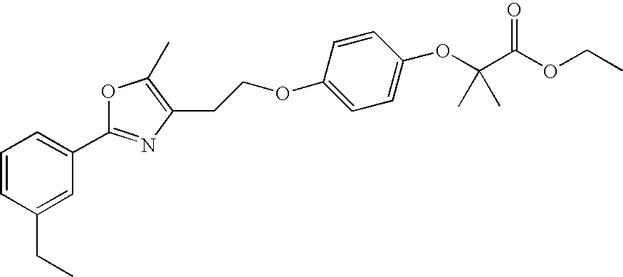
C1=C(CC)C=CC=C1C1=NC(CCOC2=CC=C(OC(C(OCC)=O)(C)C)C=C2)=C(C)O1
